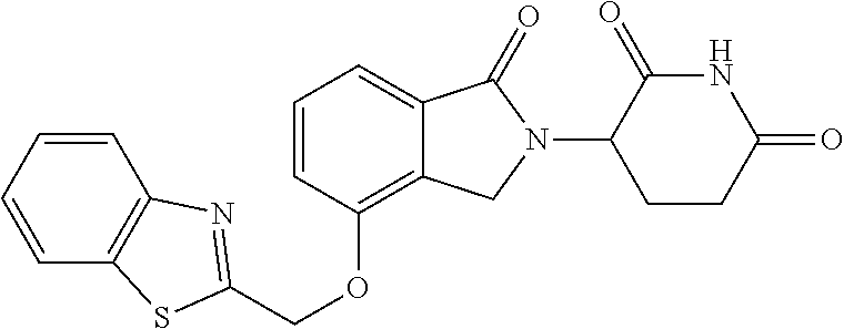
C1=CC(OCC2=NC3=C(C=CC=C3)S2)=C2C(=C1)C(=O)N(C1CCC(=O)NC1=O)C2
